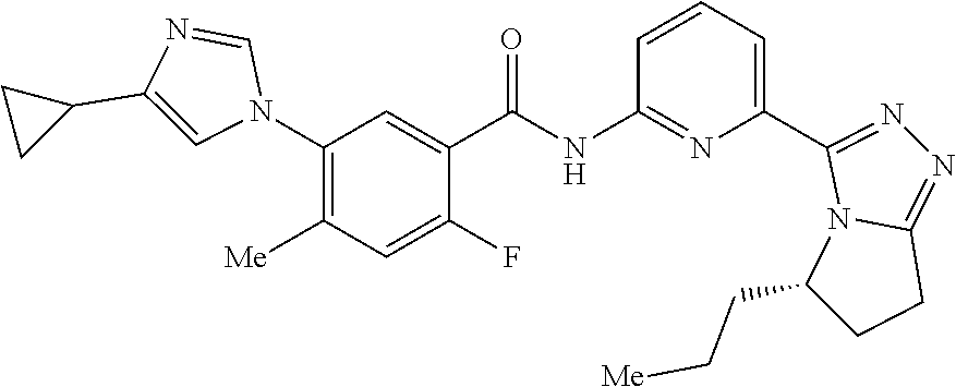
C1(C2=NN=C3CCC(CC[Me])N32)=CC=CC(NC(C2=CC(N3C=NC(C4CC4)=C3)=C([Me])C=C2F)=O)=N1
